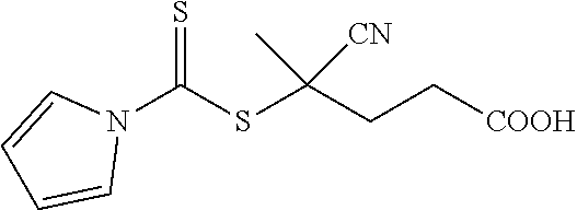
N1(C(SC(CC[COOH])(C)[CN])=S)C=CC=C1
